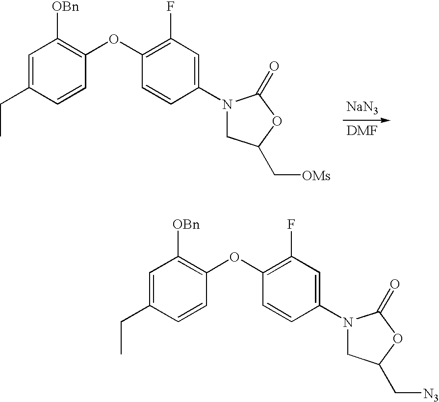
C1=C(CC)C=CC(OC2=C(F)C=C(N3CC(C[OMs])OC3=O)C=C2)=C1[OBn].[NaN3].C1=C(CC)C=CC(OC2=C(F)C=C(N3CC(C[N3])OC3=O)C=C2)=C1[OBn]
